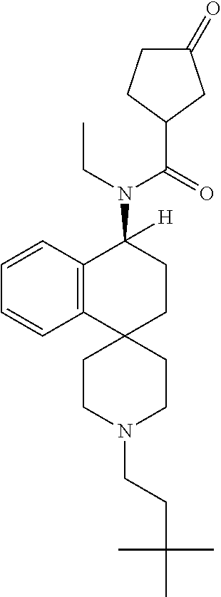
C12=C(C=CC=C1)C(N(C(C1CC(=O)CC1)=O)CC)([H])CCC21CCN(CCC(C)(C)C)CC1
